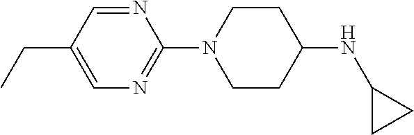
C1=C(CC)C=NC(N2CCC(NC3CC3)CC2)=N1
